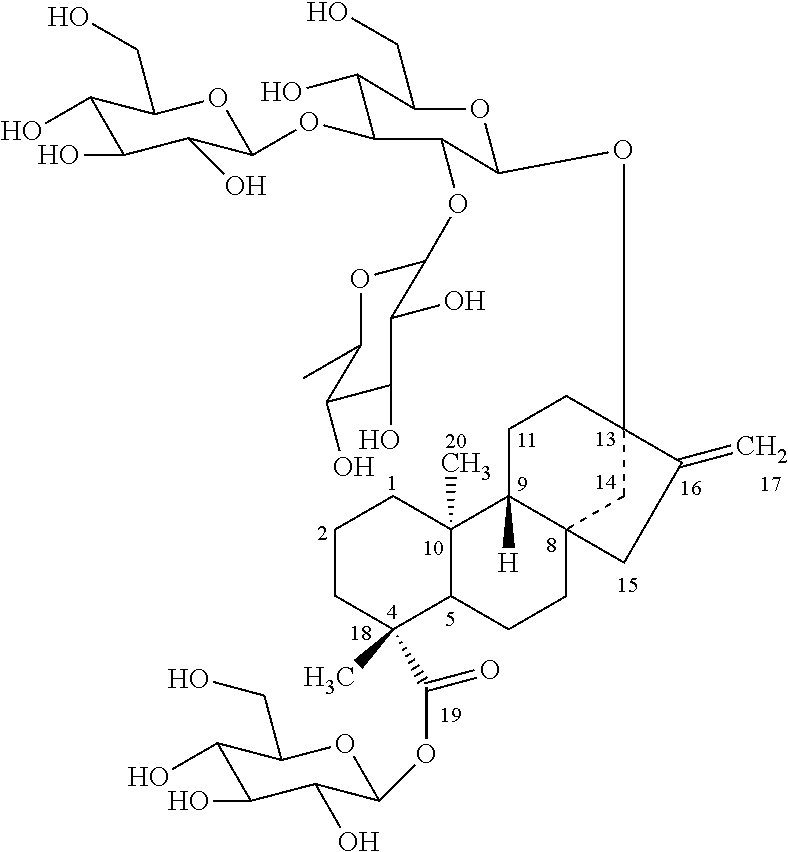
C1CCC(C)(C(=O)OC2C(O)C(O)C(O)C(CO)O2)C2C1(C)C1([H])C3(CC2)CC(OC2C(OC4OC(C)C(O)C(O)C4O)C(OC4C(O)C(O)C(O)C(CO)O4)C(O)C(CO)O2)(CC1)C(=C)C3
